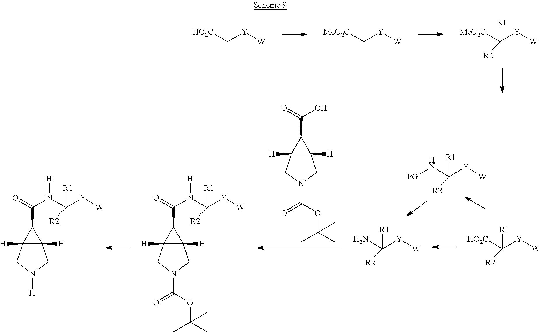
[MeO2C]C([Y][W])([R1])[R2].[MeO2C]C[Y][W].[HO2C]C[Y][W].C12([H])C([H])(CN(C(OC(C)(C)C)=O)C1)C2C(=O)O.NC([Y][W])([R1])[R2].C12([H])C([H])(CN([H])C1)C2C(=O)N(C([Y][W])([R1])[R2])[H].C12([H])C([H])(CN(C(OC(C)(C)C)=O)C1)C2C(=O)N(C([Y][W])([R1])[R2])[H].[HO2C]C([Y][W])([R1])[R2].N(C([Y][W])([R1])[R2])[PG]
